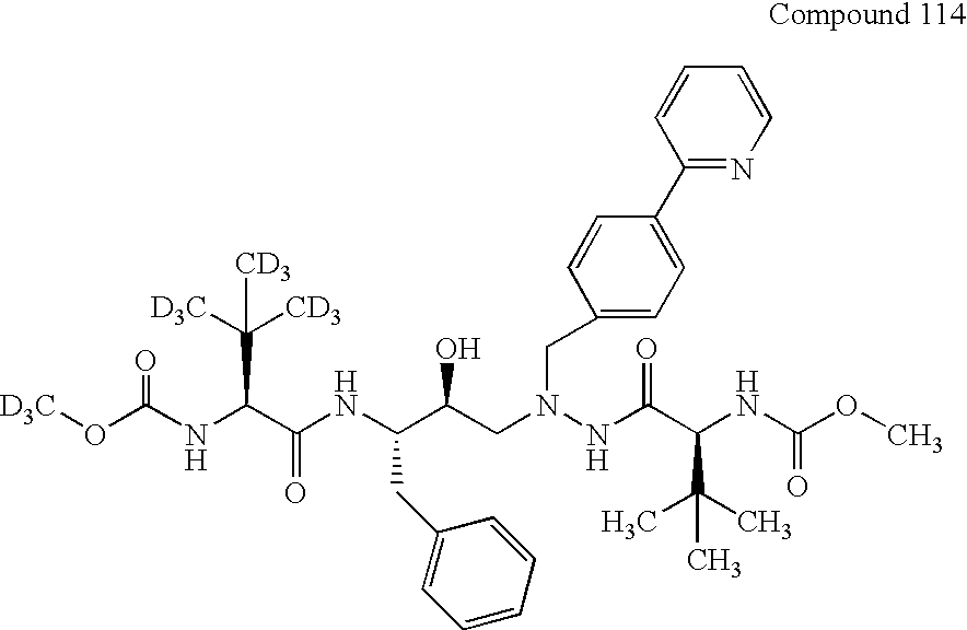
[D3C]OC(NC(C(NC(C(CN(NC(C(NC(OC)=O)C(C)(C)C)=O)CC1=CC=C(C2=NC=CC=C2)C=C1)O)CC1=CC=CC=C1)=O)C([D3C])([CD3])[CD3])=O
